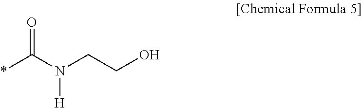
*C(N(CCO)[H])=O
